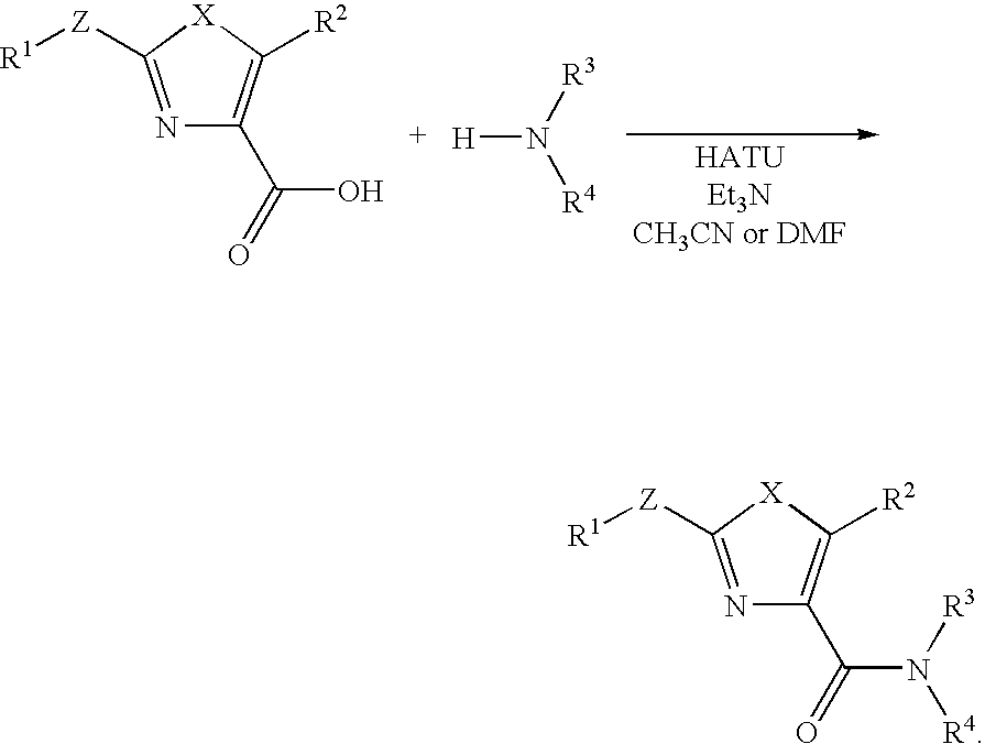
N1=C([Z][R1])[X]C([R2])=C1C(=O)O.[H]N([R3])[R4].N1=C([Z][R1])[X]C([R2])=C1C(=O)N([R3])[R4]
